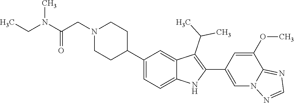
C1(C2CCN(CC(=O)N(CC)C)CC2)=CC=C2C(=C1)C(C(C)C)=C(C1=CN3C(=NC=N3)C(OC)=C1)N2
